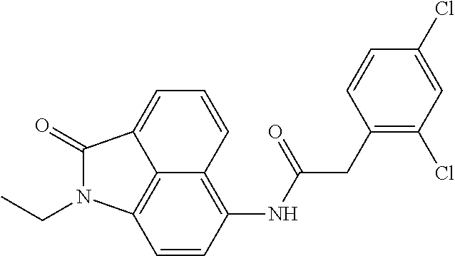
C1=CC(NC(CC2=C(Cl)C=C(Cl)C=C2)=O)=C2C=CC=C3C(=O)N(CC)C1=C23
